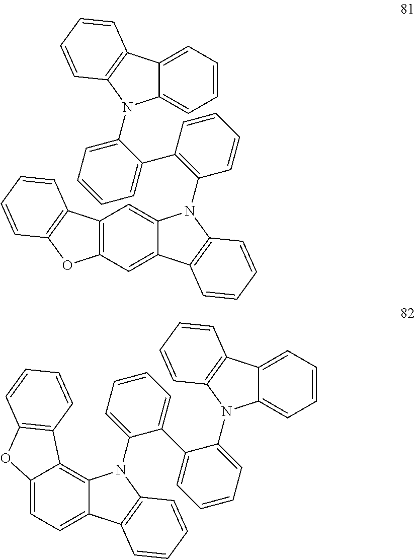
C12=C(C=C3C(=C1)N(C1=C(C4=CC=CC=C4N4C5=CC=CC=C5C5=C4C=CC=C5)C=CC=C1)C1=C3C=CC=C1)OC1=C2C=CC=C1.C12=CC=C3C(=C1C1=C(O2)C=CC=C1)N(C1=CC=CC=C1C1=CC=CC=C1N1C2=CC=CC=C2C2=C1C=CC=C2)C1=C3C=CC=C1
